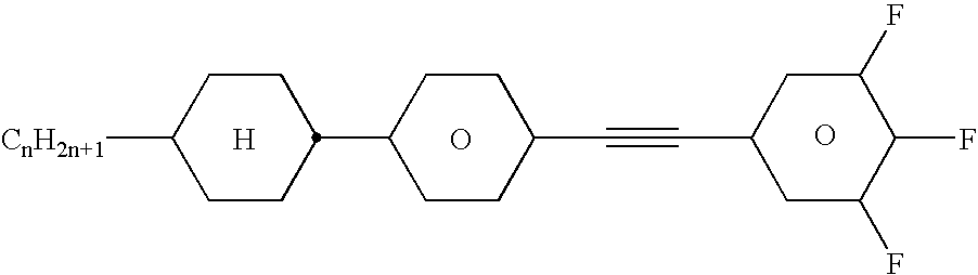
[H].C1CC([CnH2n+1])CCC1C1CCC(C#CC2CC(F)C(F)C(F)C2)CC1.O.O
